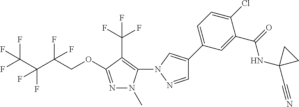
C1=NN(C2=C(C(F)(F)F)C(OCC(C(C(F)(F)F)(F)F)(F)F)=NN2C)C=C1C1=CC=C(Cl)C(C(NC2(C#N)CC2)=O)=C1
